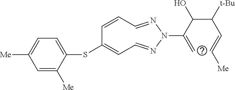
C1=C([Me])C(SC2=CC=NN(C(=C)C(C(C=C[Me])[t-Bu])O)N=CC=C2)=CC=C1[Me]
